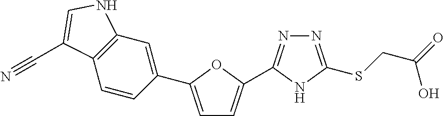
C1=C(C2=CC3=C(C=C2)C(C#N)=CN3)OC(C2=NN=C(SCC(=O)O)N2)=C1
